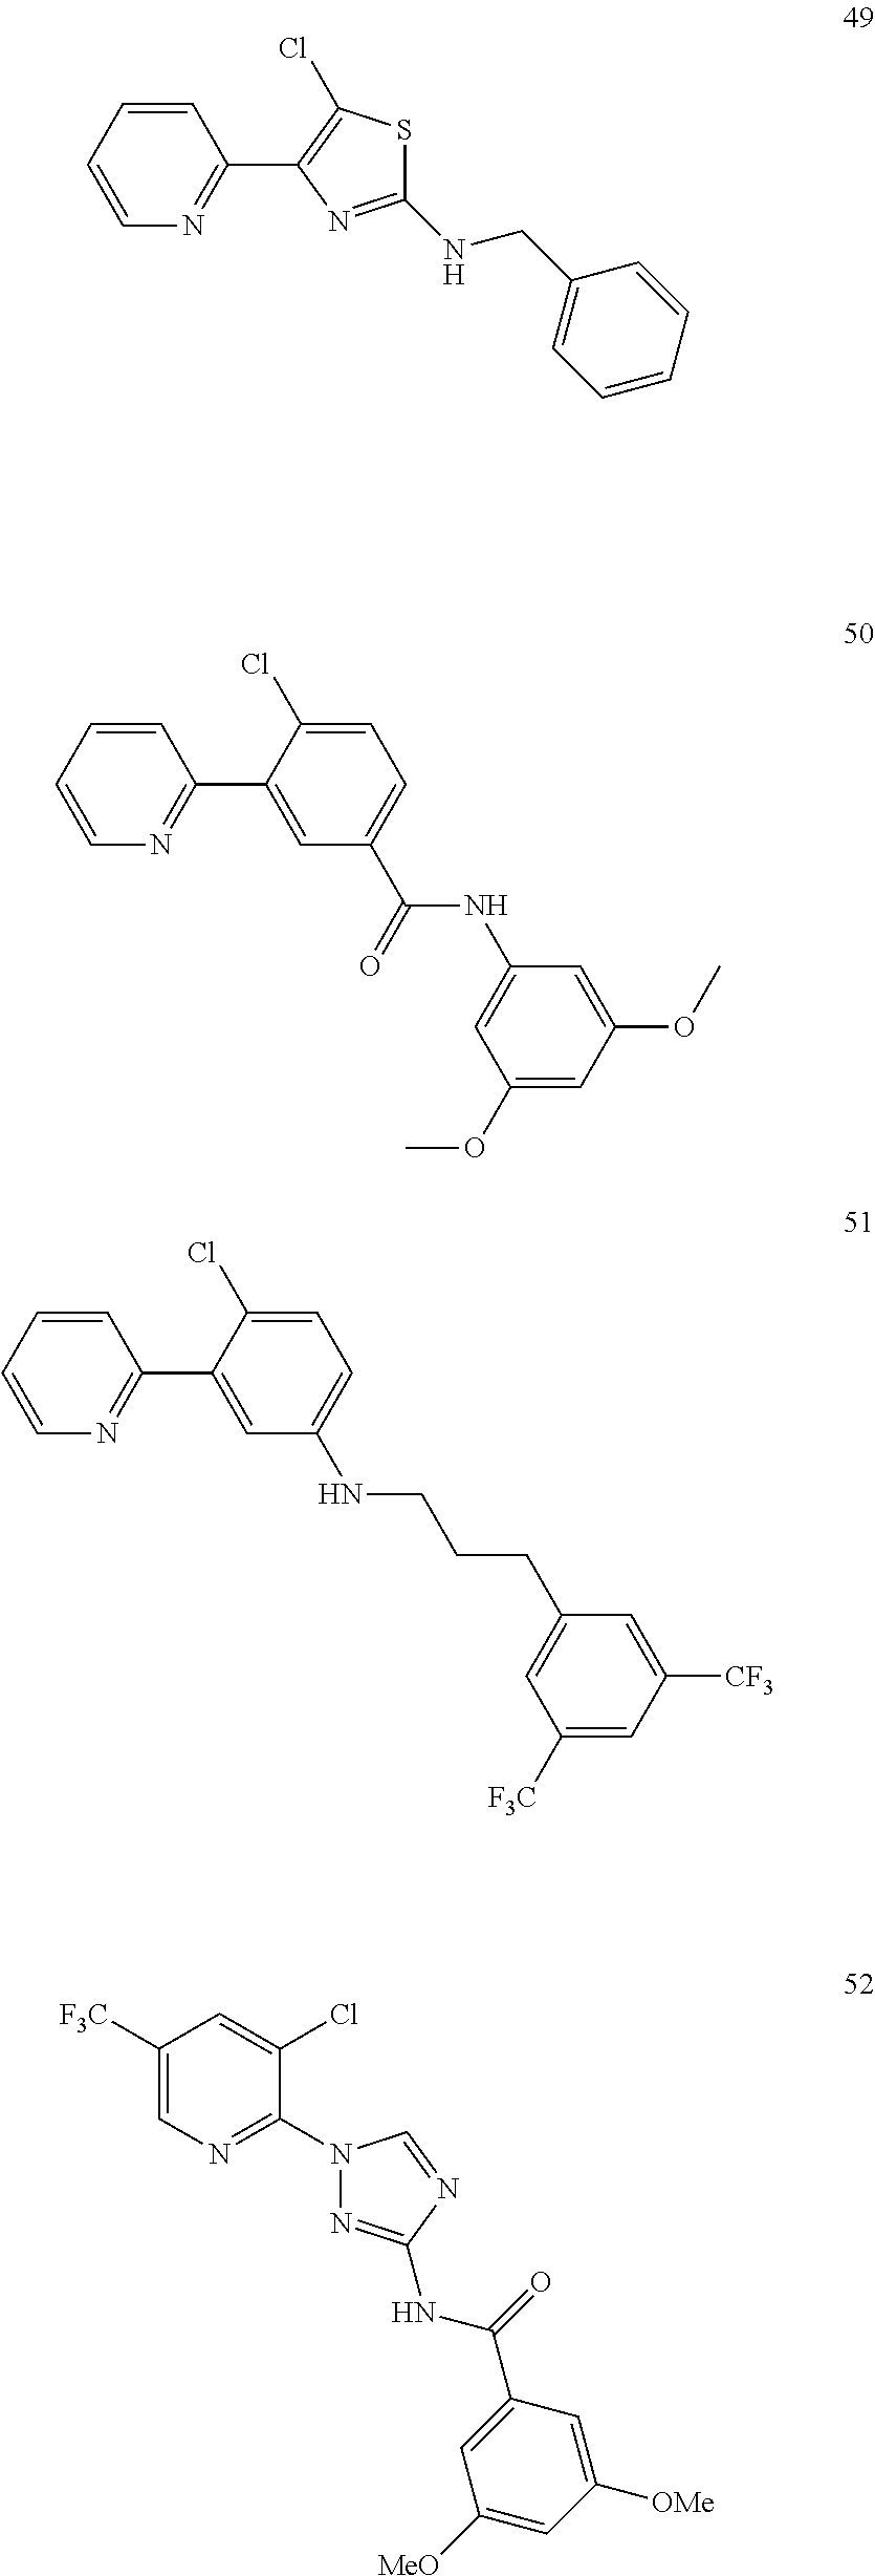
C1=CC=CN=C1C1=C(Cl)SC(NCC2=CC=CC=C2)=N1.C1=CC=CN=C1C1=CC(C(NC2=CC(OC)=CC(OC)=C2)=O)=CC=C1Cl.C1=CC=CN=C1C1=CC(NCCCC2=CC([F3C])=CC([CF3])=C2)=CC=C1Cl.C1([F3C])=CN=C(N2N=C(NC(C3=CC([MeO])=CC([OMe])=C3)=O)N=C2)C(Cl)=C1
